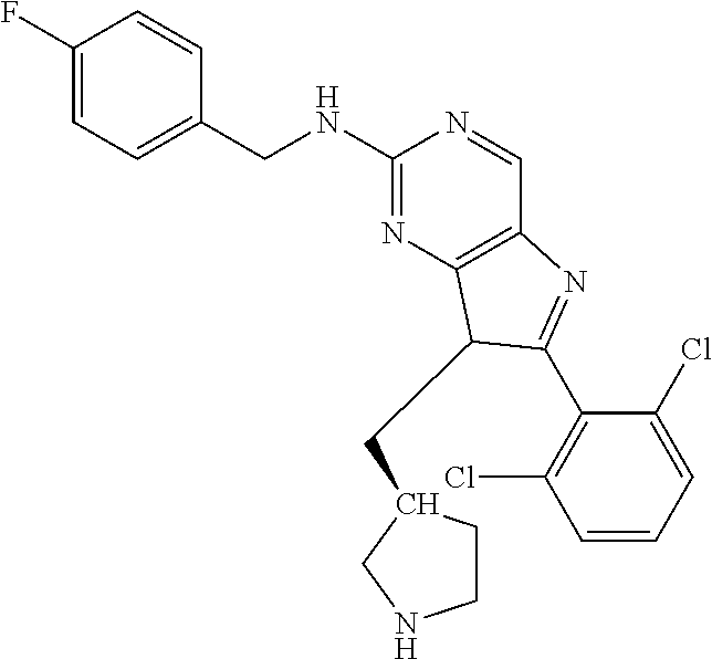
C1(F)=CC=C(CNC2=NC3=C(C=N2)N=C(C2=C(Cl)C=CC=C2Cl)C3CC2CCNC2)C=C1
